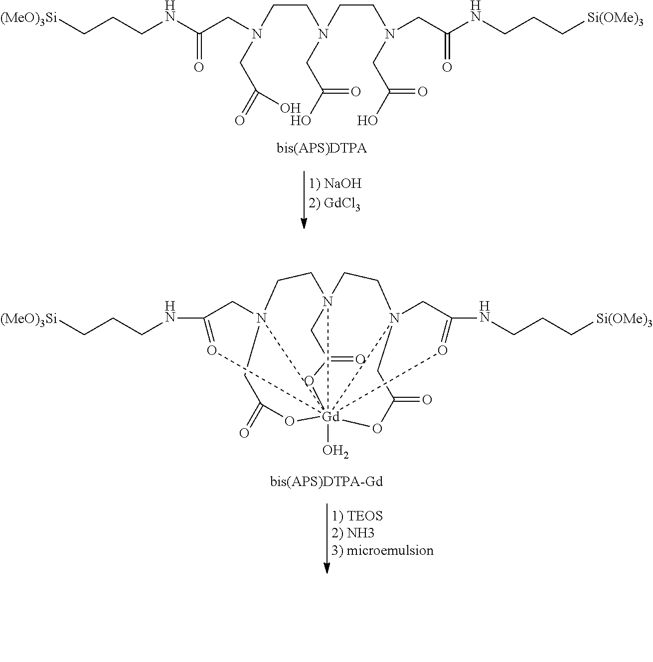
C1(NCCC[(MeO)3Si])=O[Gd]234567(O)N(C1)(CCN2(CC(=O)O3)CCN4(CC(NCCC[Si(OMe)3])=O5)CC(=O)O6)CC(=O)O7.N(C(CN(CCN(CC(=O)O)CCN(CC(O)=O)CC(NCCC[Si(OMe)3])=O)CC(=O)O)=O)CCC[(MeO)3Si]
